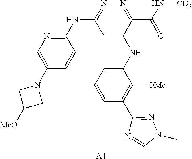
[A4].C1=C(NC2=CC=CC(C3=NN(C)C=N3)=C2[OMe])C(C(N[CD3])=O)=NN=C1NC1=NC=C(N2CC([MeO])C2)C=C1
